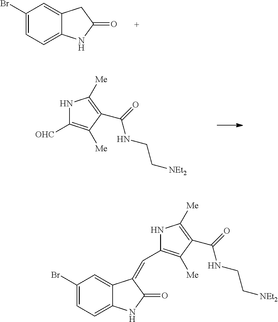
C1(Br)=CC=C2C(=C1)CC(=O)N2.N1C([OHC])=C([Me])C(C(=O)NCC[NEt2])=C1[Me].N1C(C=C2C3=CC(Br)=CC=C3NC2=O)=C([Me])C(C(=O)NCC[NEt2])=C1[Me]
